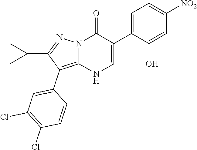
O=C1N2C(=C(C3=CC(Cl)=C(Cl)C=C3)C(C3CC3)=N2)NC=C1C1=CC=C([NO2])C=C1O
